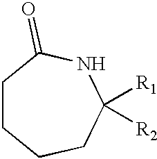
C1CCCC([R1])([R2])NC1=O
